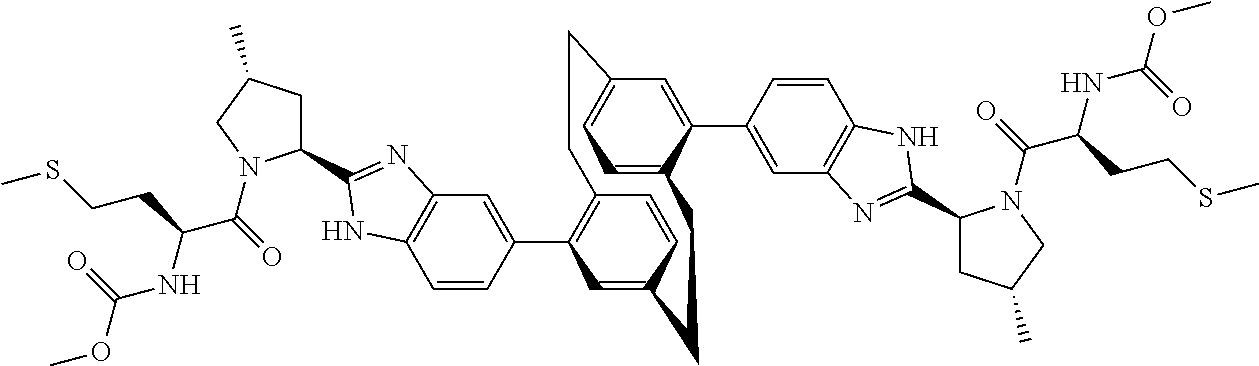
C1=CC(C2=C3C=CC(=C2)CCC2=CC=C(C=C2C2=CC4=C(C=C2)NC(C2CC(C)CN2C(C(NC(OC)=O)CCSC)=O)=N4)CC3)=CC2=C1NC(C1CC(C)CN1C(C(NC(OC)=O)CCSC)=O)=N2
